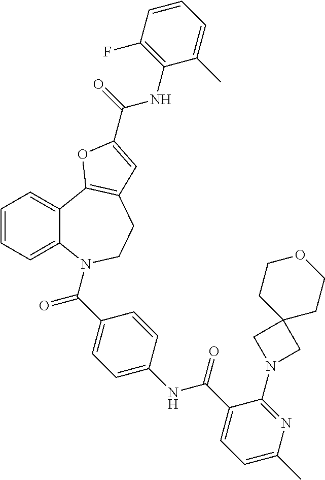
C1=CC=C2C(=C1)C1=C(CCN2C(=O)C2=CC=C(NC(=O)C3=CC=C(C)N=C3N3CC4(C3)CCOCC4)C=C2)C=C(C(NC2=C(F)C=CC=C2C)=O)O1
